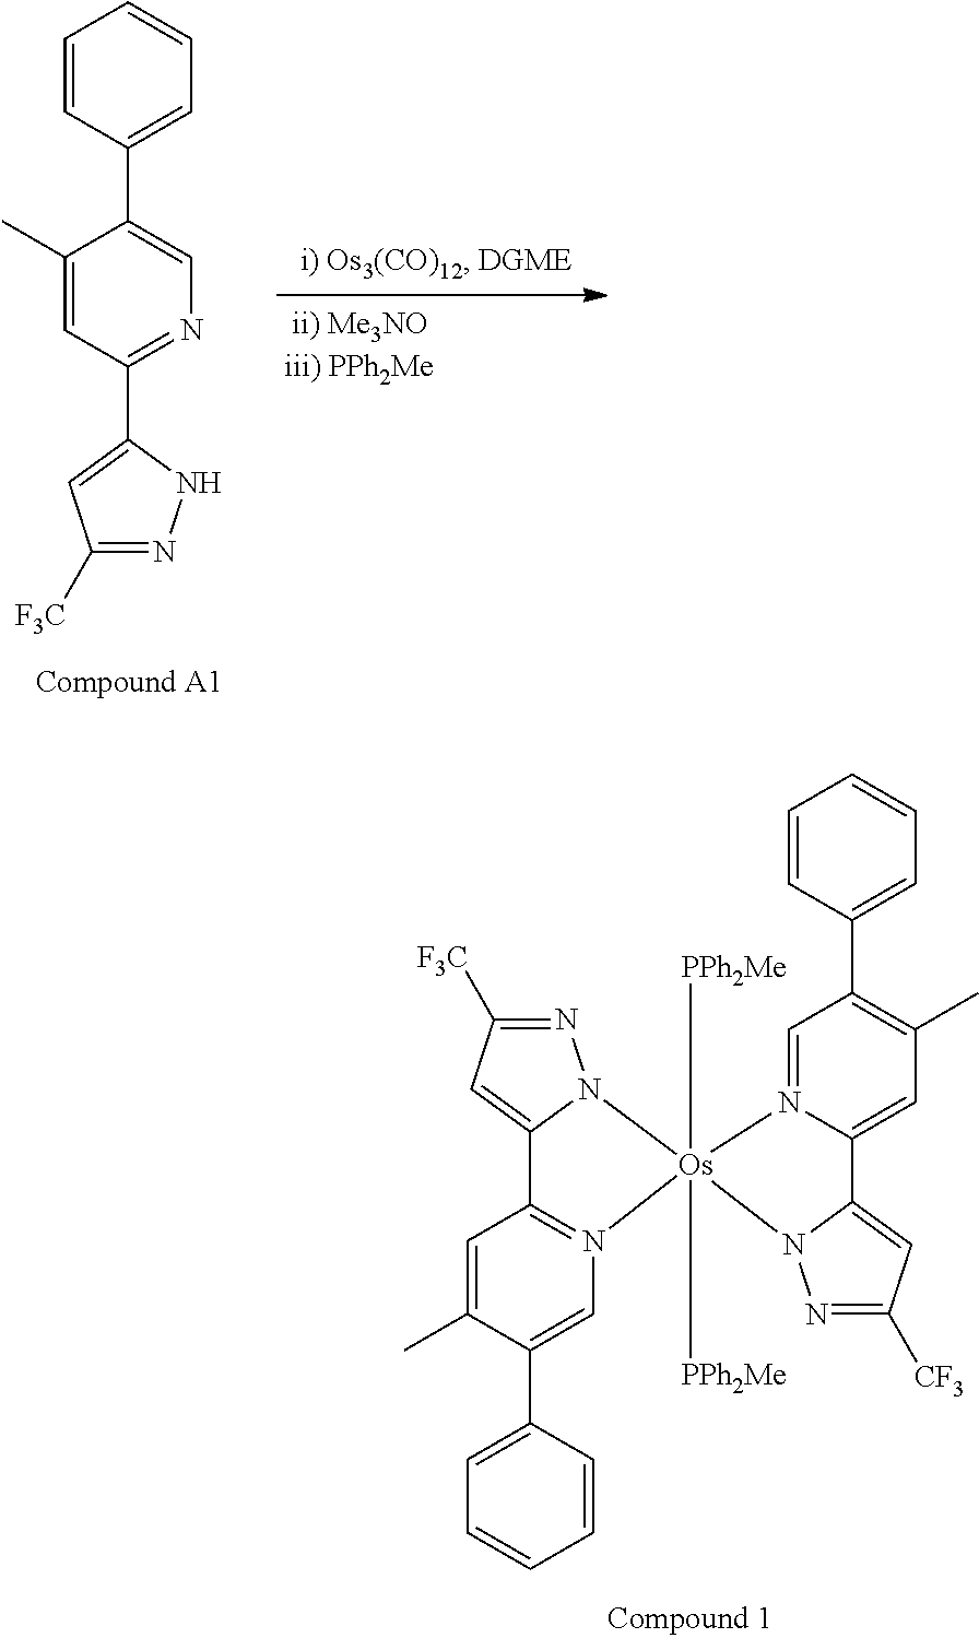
C1(C)=CC(C2=CC([F3C])=NN2)=NC=C1C1=CC=CC=C1.N1=C([F3C])C=C2N1[Os]1([PPh2Me])([PPh2Me])(N3=C2C=C(C)C(C2=CC=CC=C2)=C3)N2=CC(C3=CC=CC=C3)=C(C)C=C2C2=CC([CF3])=NN12
